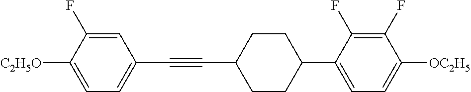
C1=C(F)C([C2H5O])=CC=C1C#CC1CCC(C2=CC=C([OC2H5])C(F)=C2F)CC1
